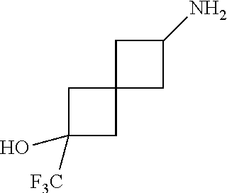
C1C2(CC1N)CC(O)([F3C])C2
